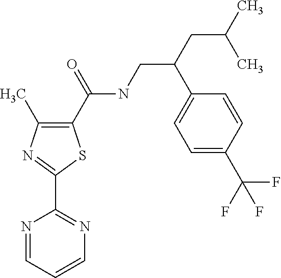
C1(C(NCC(C2=CC=C(C(F)(F)F)C=C2)CC(C)C)=O)=C(C)N=C(C2=NC=CC=N2)S1
